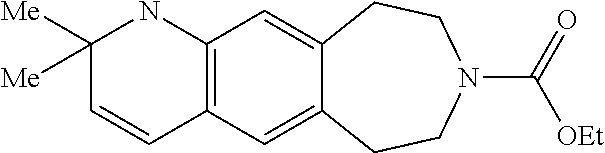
C1=CC2=C(NC1([Me])[Me])C=C1C(=C2)CCN(C(=O)[OEt])CC1
